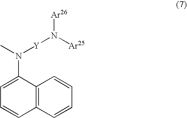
N(C)(C1=CC=CC2=C1C=CC=C2)[Y]N([Ar25])[Ar26]
